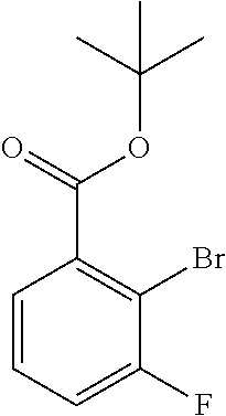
C1=CC=C(F)C(Br)=C1C(=O)OC(C)(C)C
